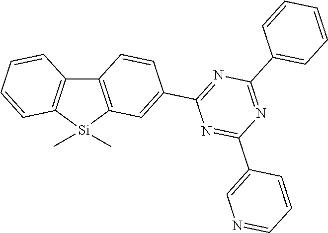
C12=C([Si](C)(C)C3=C1C=CC=C3)C=C(C1=NC(C3=CC=CC=C3)=NC(C3=CN=CC=C3)=N1)C=C2
